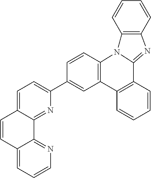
C1=C2C(=NC(C3=CC4=C(C=C3)N3C(=NC5=C3C=CC=C5)C3=C4C=CC=C3)=C1)C1=NC=CC=C1C=C2
